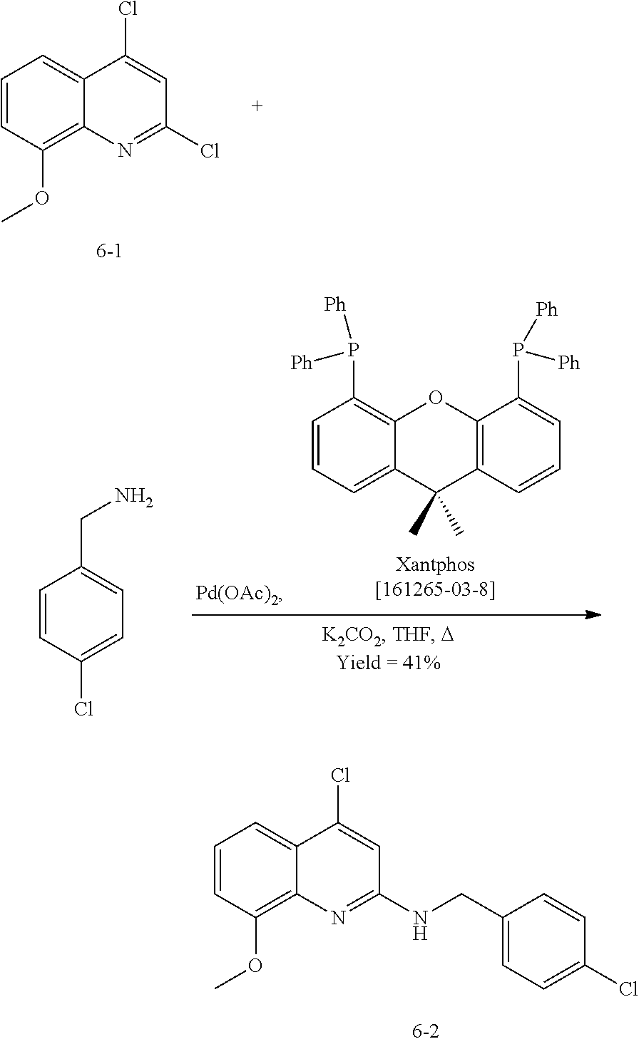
C1=CC(OC)=C2C(=C1)C(Cl)=CC(NCC1=CC=C(Cl)C=C1)=N2.C1=CC(OC)=C2C(=C1)C(Cl)=CC(Cl)=N2.C1=CC=C2C(=C1P([Ph])[Ph])OC1=C(C2(C)C)C=CC=C1P([Ph])[Ph].C1=CC(CN)=CC=C1Cl
